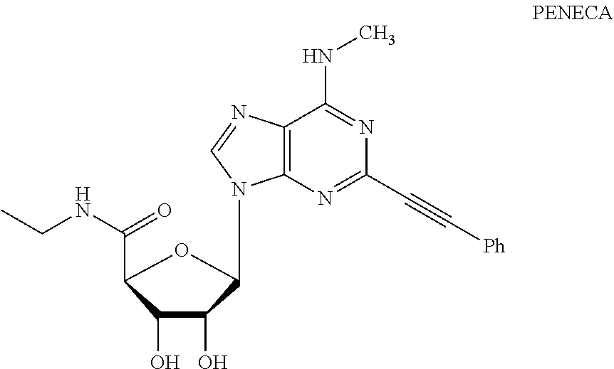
C(NC(C1C(O)C(O)C(N2C3=C(C(NC)=NC(C#C[Ph])=N3)N=C2)O1)=O)C
